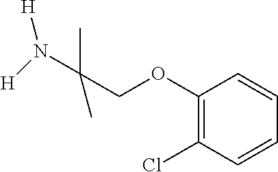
[H]N([H])C(COC1=C(Cl)C=CC=C1)(C)C
